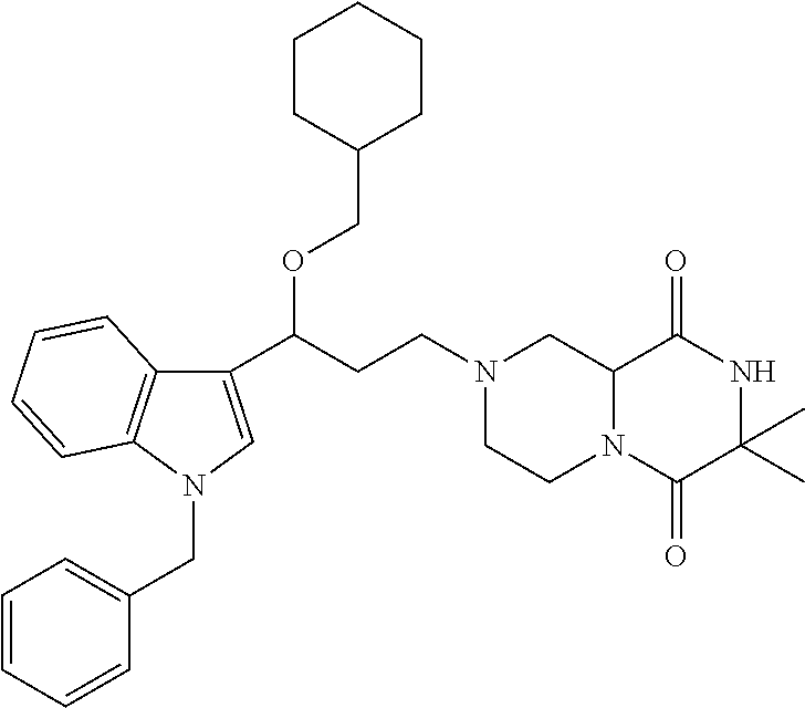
C(C(C1=CN(CC2=CC=CC=C2)C2=C1C=CC=C2)OCC1CCCCC1)CN1CC2N(C(=O)C(C)(C)NC2=O)CC1
